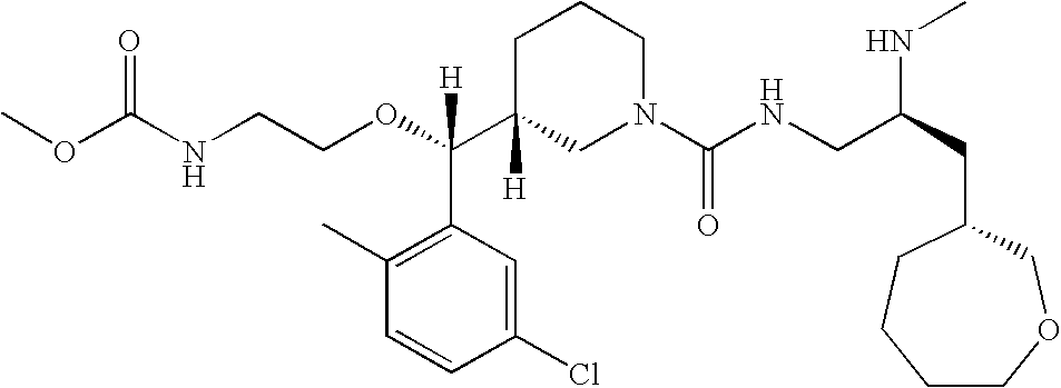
O=C(NCCOC(C1([H])CN(C(NCC(CC2CCCCOC2)NC)=O)CCC1)(C1=C(C)C=CC(Cl)=C1)[H])OC
